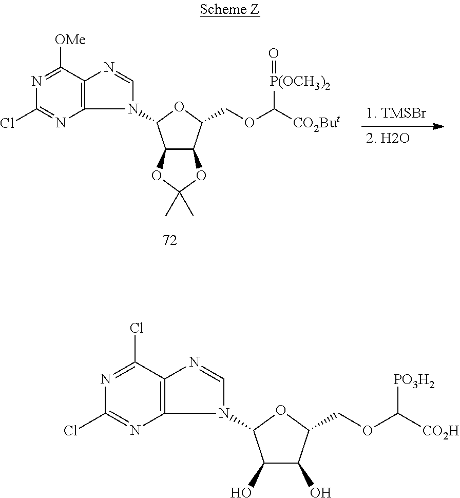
C12=C(N=C(Cl)N=C1Cl)N(C1C(O)C(O)C(COC([CO2H])[PO3H2])O1)C=N2.C12=C(N=C(Cl)N=C1[OMe])N(C1C3C(C(COC([CO2But])[P(OCH3)2]=O)O1)OC(C)(C)O3)C=N2
